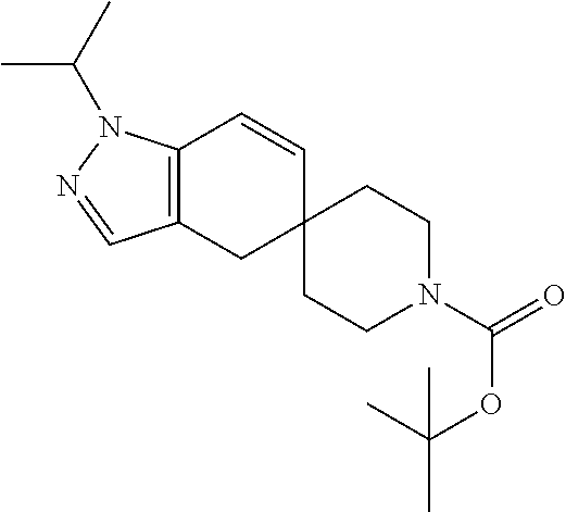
C12=C(CC3(C=C1)CCN(C(OC(C)(C)C)=O)CC3)C=NN2C(C)C
